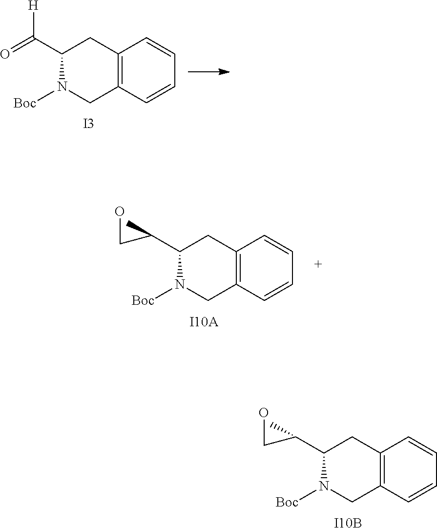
C12=C(C=CC=C1)CN([Boc])C(C(C)CO)C2.[I10B].C12=C(C=CC=C1)CN([Boc])C(C(=O)[H])C2.[I3].C12=C(C=CC=C1)CN([Boc])C(C(C)CO)C2.[I10A]
